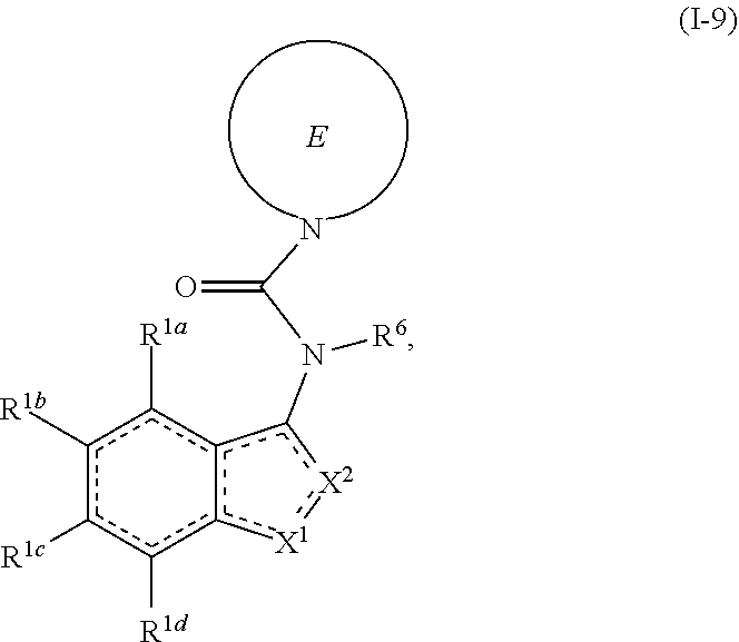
c1([R1b])c([R1c])c([R1d])c2c(c1[R1a])c(N([R6])C(N)=O)[X2]:[X1]2
